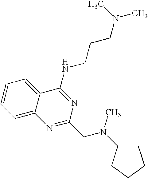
C1=C2C(=CC=C1)C(NCCCN(C)C)=NC(CN(C)C1CCCC1)=N2
